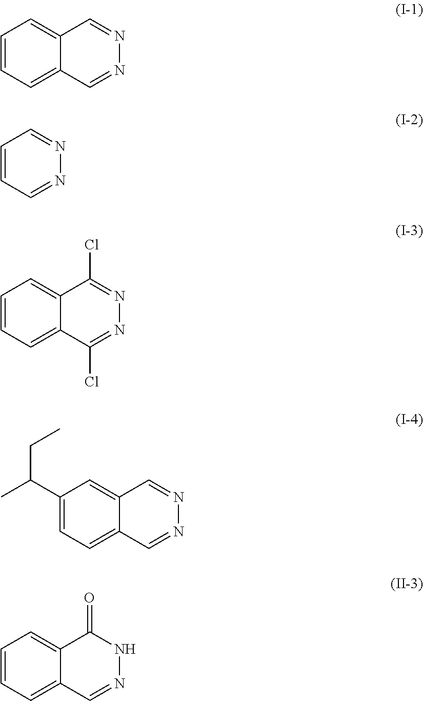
C1=CC=C2C(=C1)C=NN=C2.C1=CC=NN=C1.C1=CC=C2C(=C1)C(Cl)=NN=C2Cl.C1(C(C)CC)=CC=C2C(=C1)C=NN=C2.C1=CC=C2C(=C1)C(=O)NN=C2
